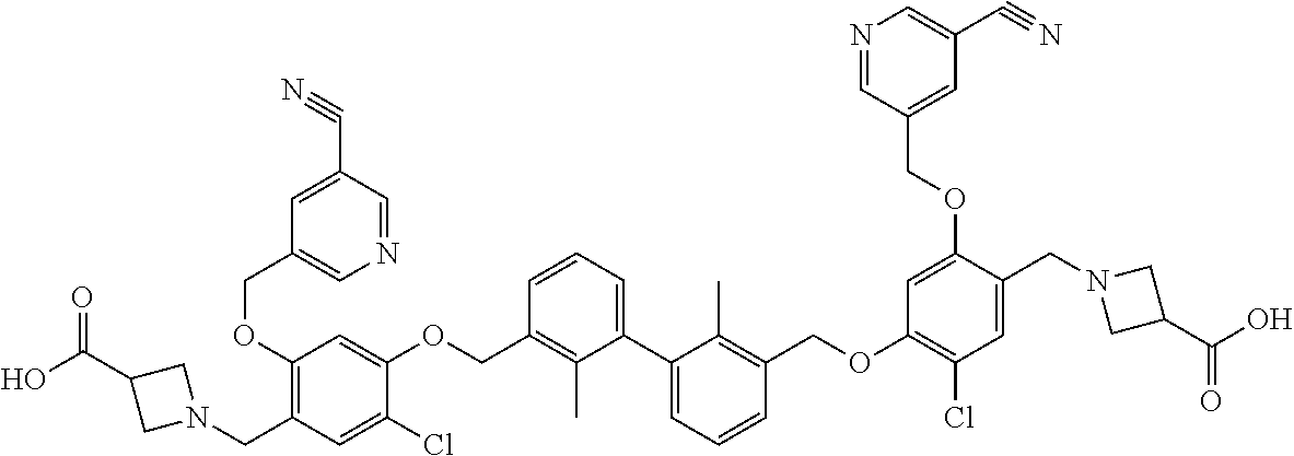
C1(OCC2=CN=CC(C#N)=C2)=C(CN2CC(C(O)=O)C2)C=C(Cl)C(OCC2=C(C)C(C3=CC=CC(COC4=C(Cl)C=C(CN5CC(C(O)=O)C5)C(OCC5=CC(C#N)=CN=C5)=C4)=C3C)=CC=C2)=C1
